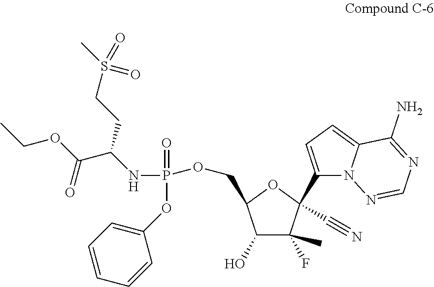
P(=O)(OC1=CC=CC=C1)(NC(C(OCC)=O)CCS(C)(=O)=O)OCC1C(O)C(C)(F)C(C2=CC=C3N2N=CN=C3N)(C#N)O1
